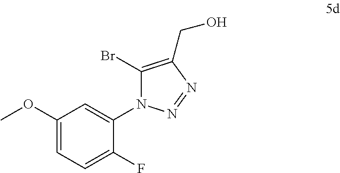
C1(OC)=CC=C(F)C(N2C(Br)=C(CO)N=N2)=C1
